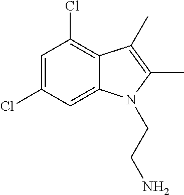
C1=C(Cl)C=C2C(=C1Cl)C(C)=C(C)N2CCN
